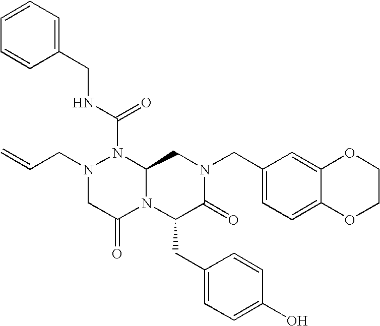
N(C(=O)N1N(CC=C)CC(=O)N2C1CN(CC1=CC=C3C(=C1)OCCO3)C(=O)C2CC1=CC=C(O)C=C1)CC1=CC=CC=C1
